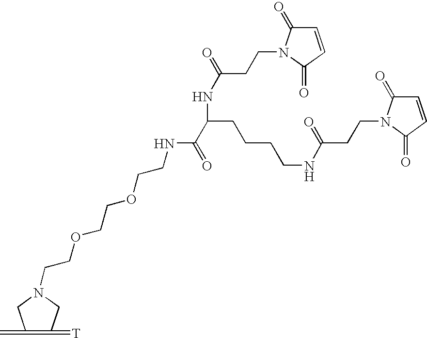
C1(=C)=C(=[T])CN(CCOCCOCCNC(C(CCCCNC(CCN2C(=O)C=CC2=O)=O)NC(CCN2C(=O)C=CC2=O)=O)=O)C1
